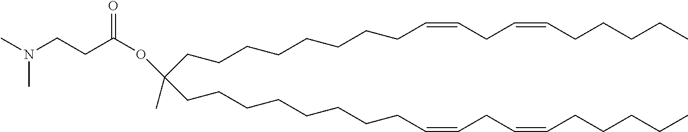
C(CCCCCCCC=CCC=CCCCCC)C(CCCCCCCCC=CCC=CCCCCC)(C)OC(CCN(C)C)=O
